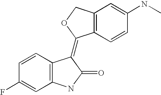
C12=C(C=CC(NC)=C1)C(=C1C3=C(C=C(F)C=C3)NC1=O)OC2
